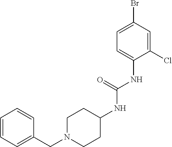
C1(Cl)=CC(Br)=CC=C1NC(NC1CCN(CC2=CC=CC=C2)CC1)=O
